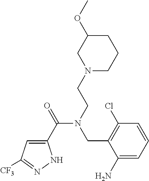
C1(C(=O)N(CCN2CCCC(OC)C2)CC2=C(Cl)C=CC=C2N)=CC([CF3])=NN1
